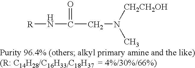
[R]NC(=O)CN(C)[CH2CH2OH]
